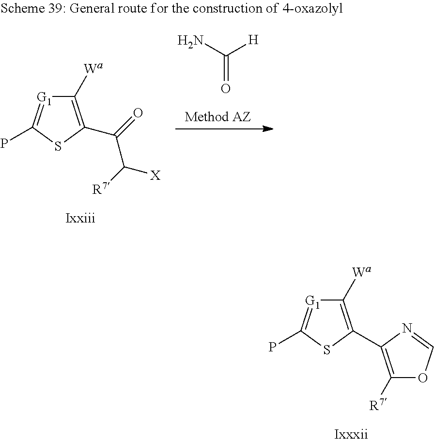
C1([Wa])=C(C2=C([R7])OC=N2)SC(P)=[G1]1.C1([Wa])=C(C(=O)C([R7])[X])SC(P)=[G1]1.C([H])(N)=O
